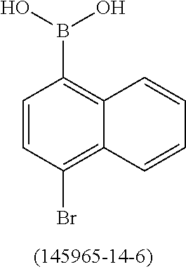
C1=CC(Br)=C2C(=C1B(O)O)C=CC=C2
